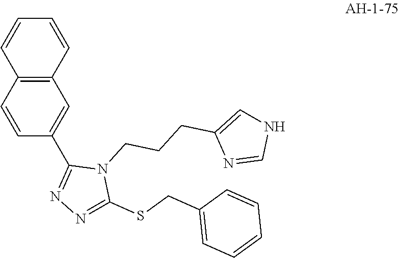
C1(C2=NN=C(SCC3=CC=CC=C3)N2CCCC2=CNC=N2)=CC2=C(C=C1)C=CC=C2
